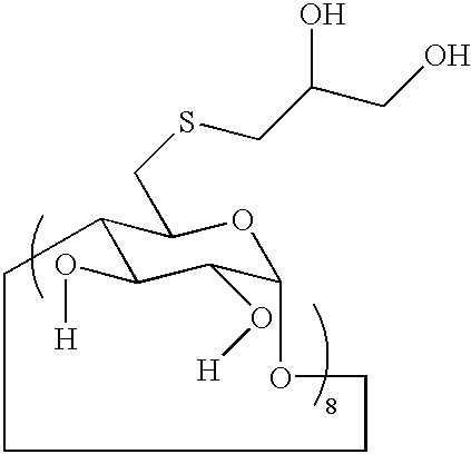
C12C(O[H])C(O[H])C(OC1CSCC(CO)O)OCCCC2
